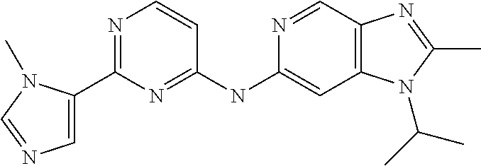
C1(NC2=CC3=C(C=N2)N=C(C)N3C(C)C)=NC(C2=CN=CN2C)=NC=C1
